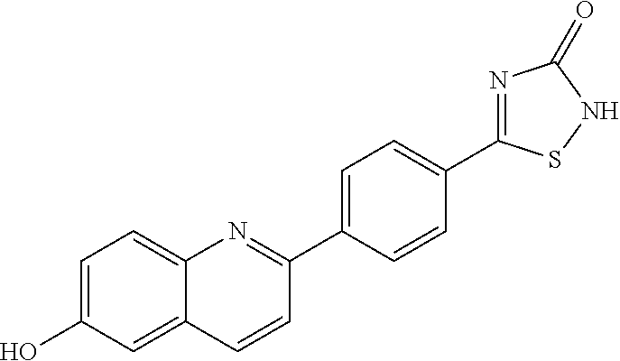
C1=C(O)C=C2C(=C1)N=C(C1=CC=C(C3=NC(=O)NS3)C=C1)C=C2
